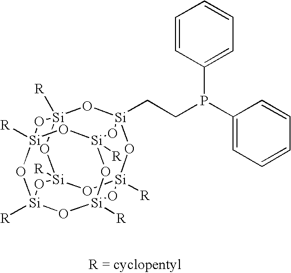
[R][Si]12O[Si]3(CCP(C4=CC=CC=C4)C4=CC=CC=C4)O[Si]4([R])O[Si]([R])(O1)O[Si]1([R])O[Si]([R])(O[Si]([R])(O[Si]([R])(O1)O2)O3)O4
